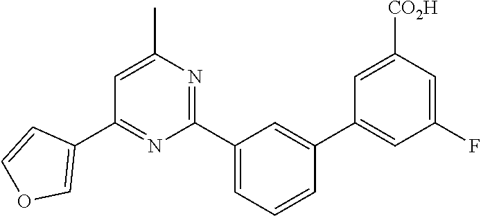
C1(C2=COC=C2)=NC(C2=CC=CC(C3=CC(F)=CC([CO2H])=C3)=C2)=NC(C)=C1
